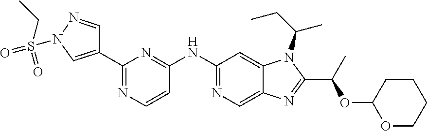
C1(NC2=NC(C3=CN(S(=O)(=O)CC)N=C3)=NC=C2)=NC=C2C(=C1)N(C(CC)C)C(C(C)OC1OCCCC1)=N2
